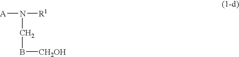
[A]N([R1])CB[CH2OH]
